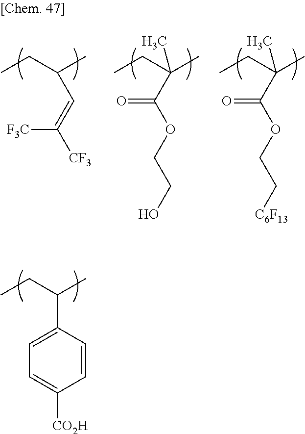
CCC(C)C=C([CF3])[F3C].CCC(C)(C)C(OCCO)=O.CCC(C)(C)C(OCC[C6F13])=O.CCC(C)C1=CC=C([CO2H])C=C1
